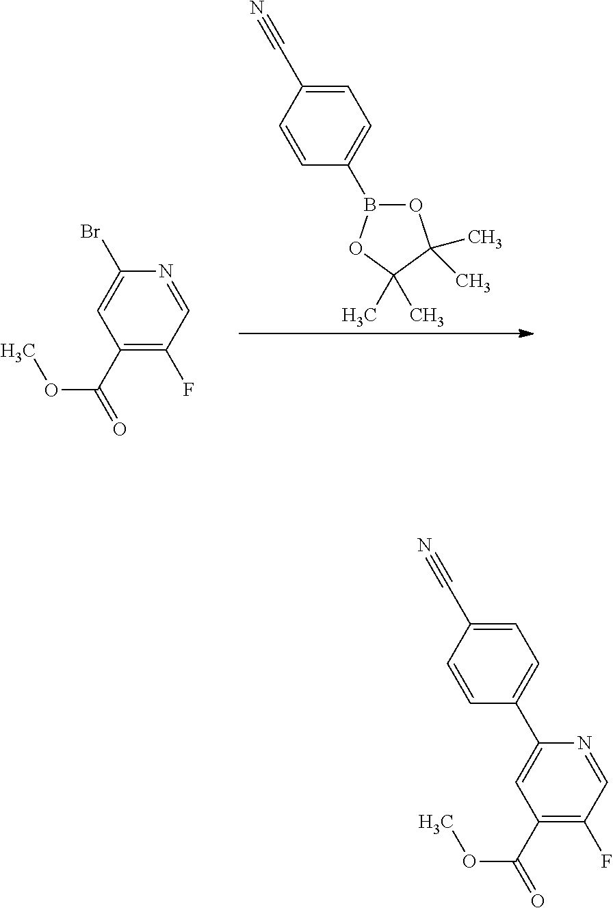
C1(C(=O)OC)=C(F)C=NC(Br)=C1.C1=C(C#N)C=CC(B2OC(C)(C)C(C)(C)O2)=C1.C1=C(C#N)C=CC(C2=CC(C(=O)OC)=C(F)C=N2)=C1
